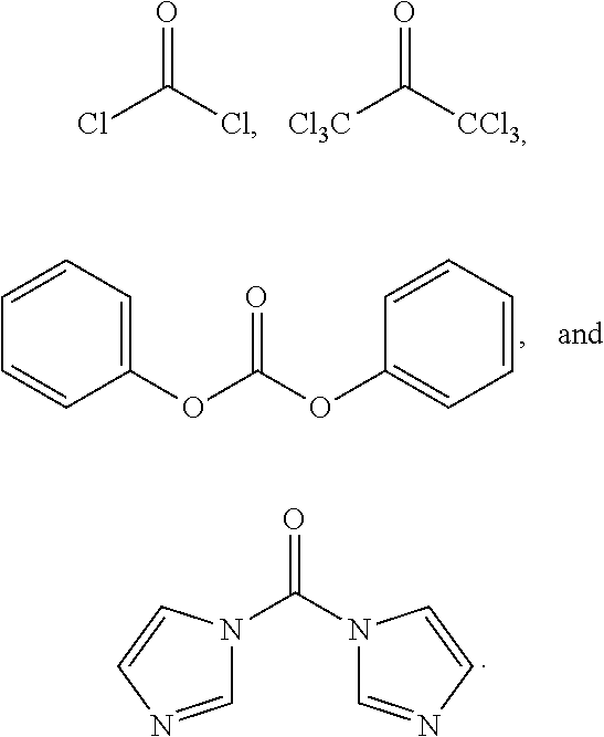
O=C(Cl)Cl.O=C([CCl3])[Cl3C].O=C(OC1=CC=CC=C1)OC1=CC=CC=C1.O=C(N1C=NC=C1)N1C=NC=C1
